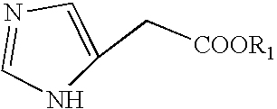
N1C(C[COOR1])=CN=C1
